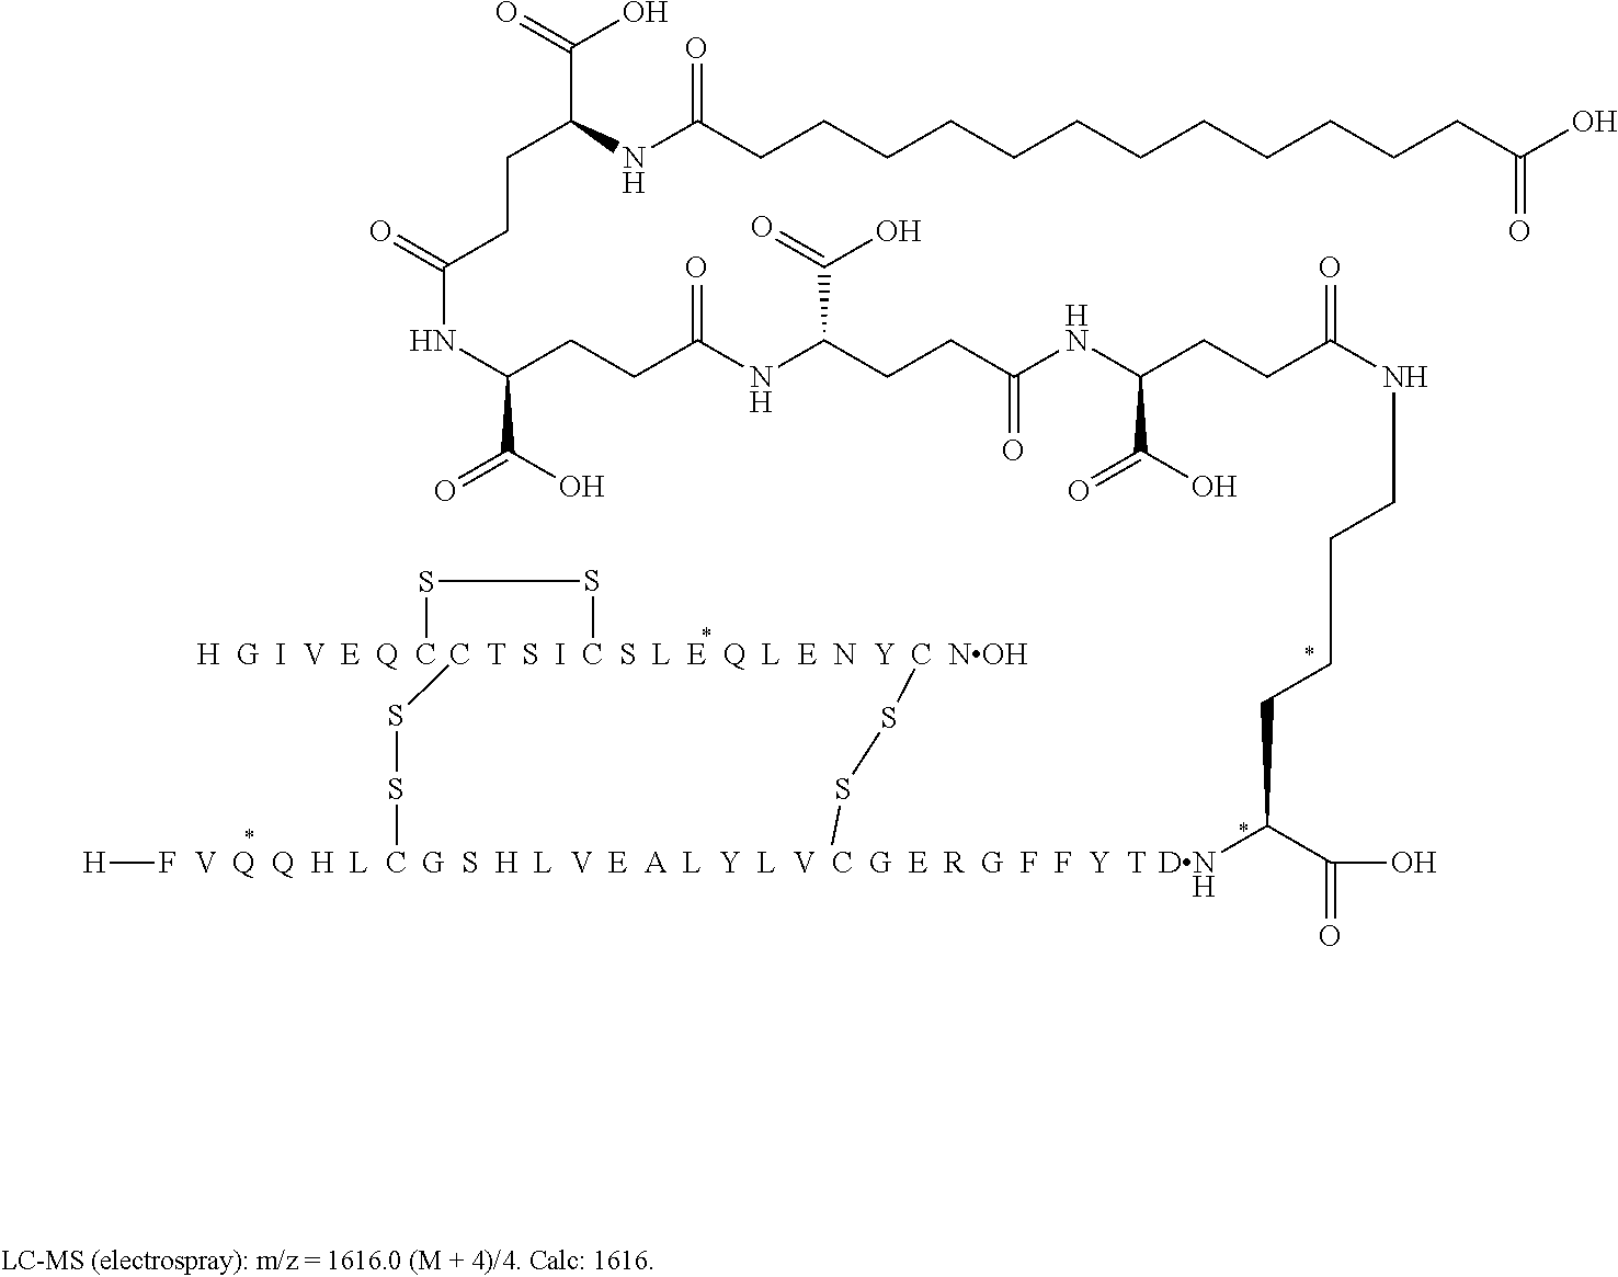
[V  Q  Q  H  L  C  G  S  H  L  V  E  A  L  Y  L  V  C  G  E  R  G  F  F  Y  T](SSC)SS[T  S  I  C  S  L  E  Q  L  E  N  Y  C  NOH]SS[H  G  I  V  E  Q  C].N(C(CCC(NC(CCC(=O)NC(CCC(=O)NCCCCC([DNH])C(=O)O)C(O)=O)C(=O)O)=O)C(O)=O)C(=O)CCC(C(O)=O)NC(CCCCCCCCCCCCC(O)=O)=O.[H]F
